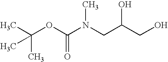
O(C(N(CC(CO)O)C)=O)C(C)(C)C
